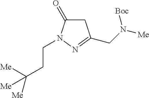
C1C(=O)N(CCC([Me])([Me])[Me])N=C1CN([Me])[Boc]
